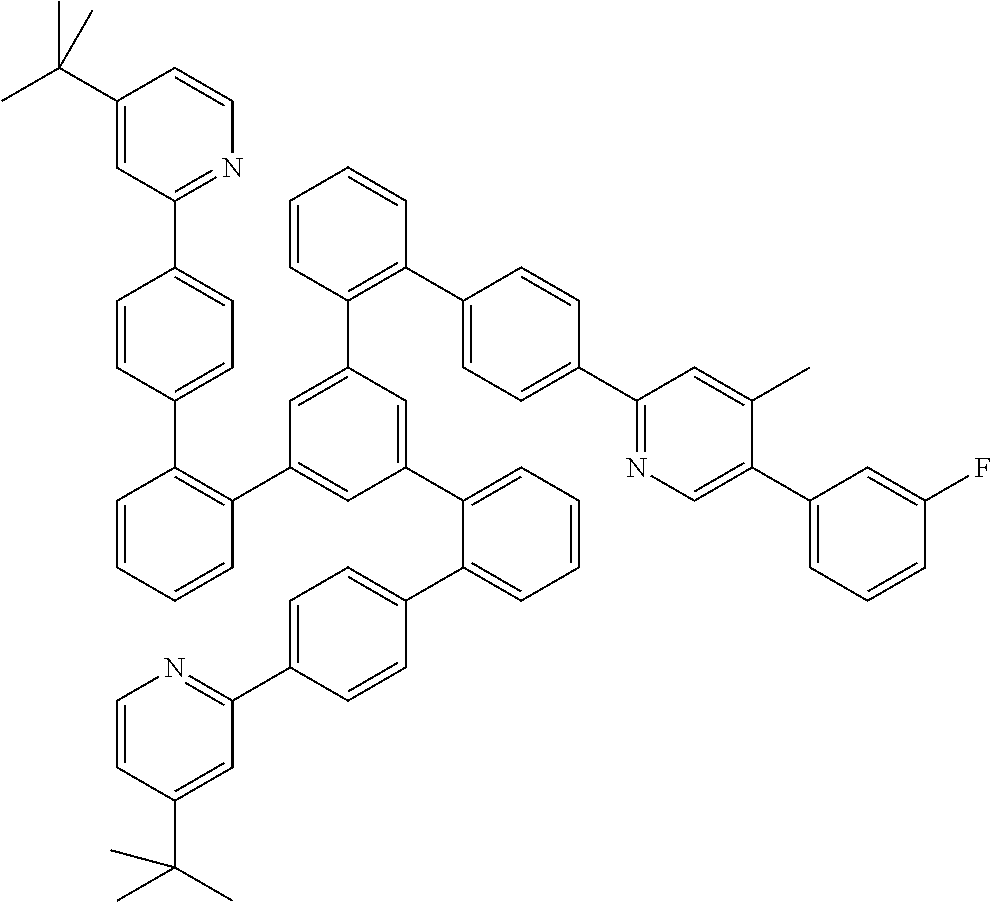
C1(C(C)(C)C)=CC(C2=CC=C(C3=C(C4=CC(C5=CC=CC=C5C5=CC=C(C6=NC=CC(C(C)(C)C)=C6)C=C5)=CC(C5=C(C6=CC=C(C7=NC=C(C8=CC=CC(F)=C8)C(C)=C7)C=C6)C=CC=C5)=C4)C=CC=C3)C=C2)=NC=C1
